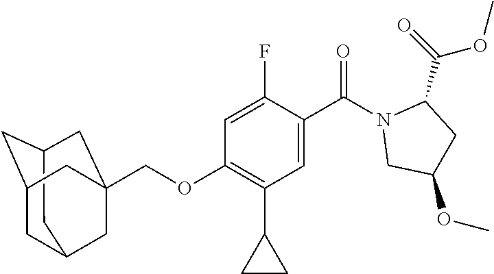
C12CC3CC(C1)CC(COC1=C(C4CC4)C=C(C(=O)N4CC(OC)CC4C(=O)OC)C(F)=C1)(C3)C2
